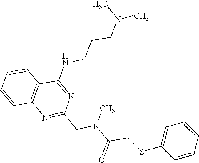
C1=CC2=C(C=C1)C(NCCCN(C)C)=NC(CN(C(CSC1=CC=CC=C1)=O)C)=N2
